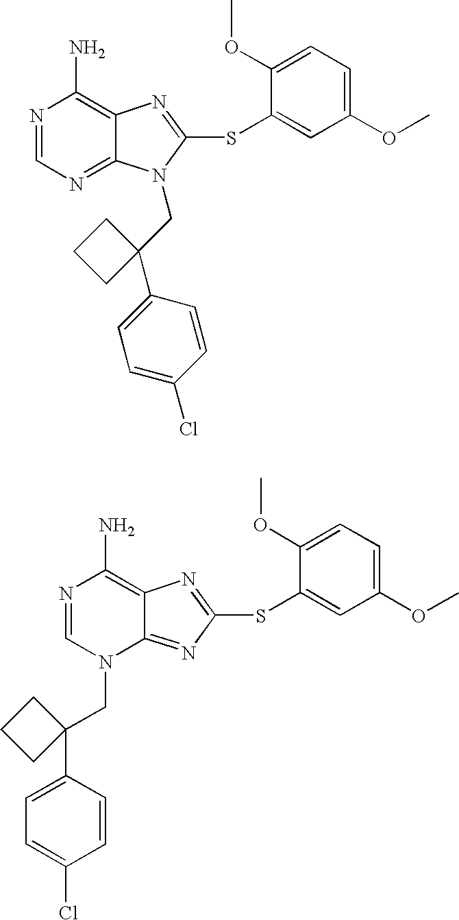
C12=NC=NC(N)=C1N=C(SC1=CC(OC)=CC=C1OC)N2CC1(C2=CC=C(Cl)C=C2)CCC1.C12=NC(SC3=CC(OC)=CC=C3OC)=NC1=C(N)N=CN2CC1(C2=CC=C(Cl)C=C2)CCC1
